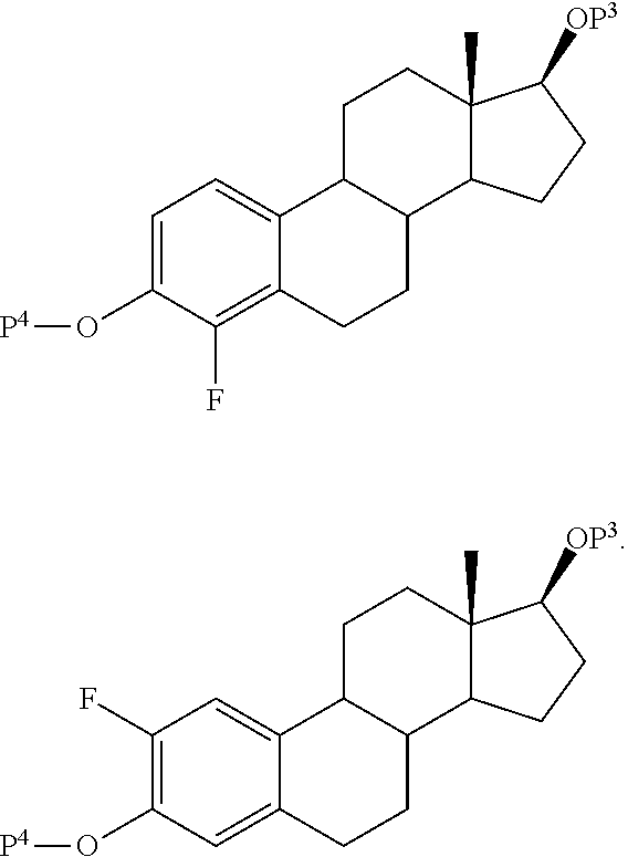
C1(F)=C(O[P4])C=C2C(=C1)C1C(CC2)C2C(C)(CC1)C([OP3])CC2.C1=C(O[P4])C(F)=C2C(=C1)C1C(CC2)C2C(C)(CC1)C([OP3])CC2
